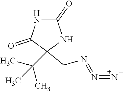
N1C(=O)NC(CN=N=N)(C(C)(C)C)C1=O
